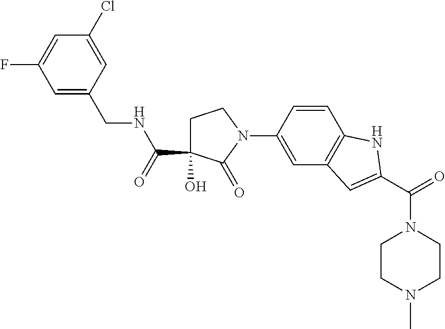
C1C(O)(C(NCC2=CC(F)=CC(Cl)=C2)=O)C(=O)N(C2=CC3=C(C=C2)NC(C(=O)N2CCN(C)CC2)=C3)C1
